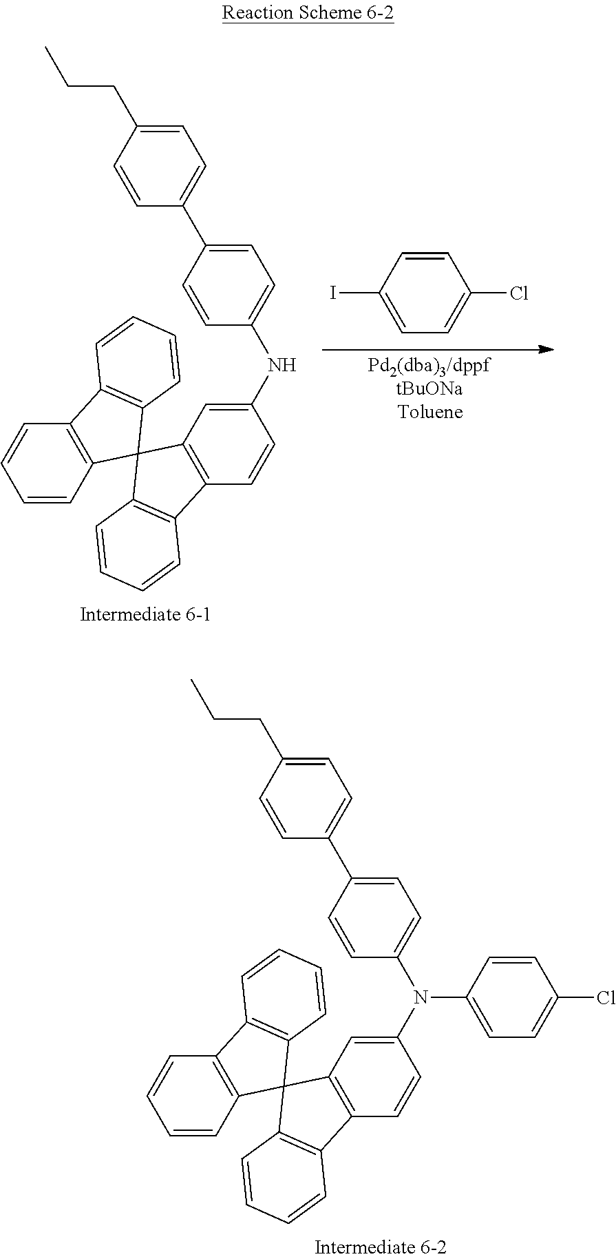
C1=C(I)C=CC(Cl)=C1.C1=CC2=C(C=C1)C1=C(C23C2=C(C4=C3C=C(NC3=CC=C(C5=CC=C(CCC)C=C5)C=C3)C=C4)C=CC=C2)C=CC=C1.C1=CC2=C(C=C1)C1=C(C23C2=C(C4=C3C=C(N(C3=CC=C(C5=CC=C(CCC)C=C5)C=C3)C3=CC=C(Cl)C=C3)C=C4)C=CC=C2)C=CC=C1
